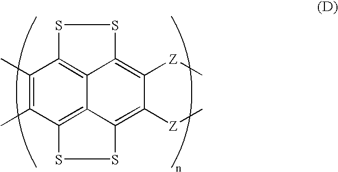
S1SC2=C([Z]C)C([Z]C)=C3C4=C(C(C)=C(C)C1=C24)SS3
